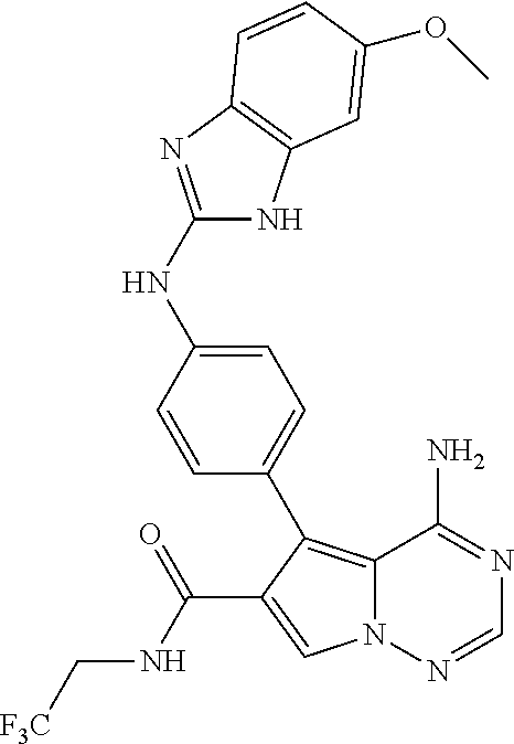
N12C(=C(C3=CC=C(NC4=NC5=C(N4)C=C(OC)C=C5)C=C3)C(C(NC[F3C])=O)=C1)C(N)=NC=N2
